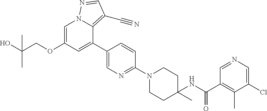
C1=C(OCC(O)(C)C)C=C(C2=CN=C(N3CCC(NC(C4=C(C)C(Cl)=CN=C4)=O)(C)CC3)C=C2)C2=C(C#N)C=NN12
